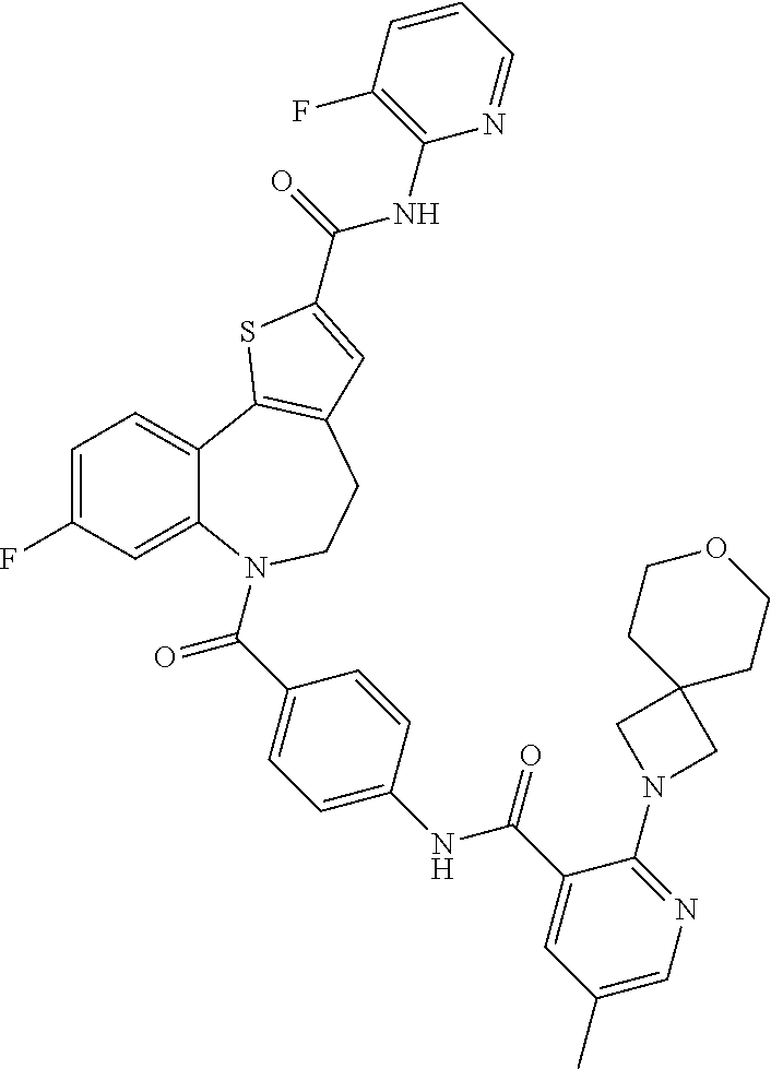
C1=C(F)C=C2C(=C1)C1=C(CCN2C(=O)C2=CC=C(NC(=O)C3=CC(C)=CN=C3N3CC4(C3)CCOCC4)C=C2)C=C(C(=O)NC2=C(F)C=CC=N2)S1
